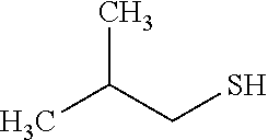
CC(CS)C
